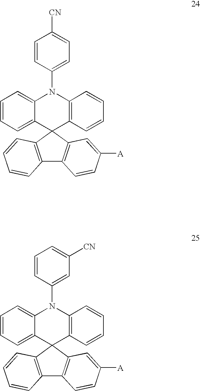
C1=CC=C2C(=C1)N(C1=CC=C([CN])C=C1)C1=C(C=CC=C1)C21C2=C(C3=C1C=CC=C3)C=CC([A])=C2.C1=CC=C2C(=C1)N(C1=CC([CN])=CC=C1)C1=C(C=CC=C1)C21C2=C(C3=C1C=CC=C3)C=CC([A])=C2
